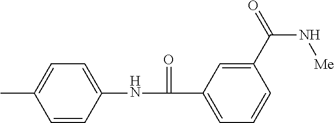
C1=C(C)C=CC(NC(=O)C2=CC=CC(C(N[Me])=O)=C2)=C1
